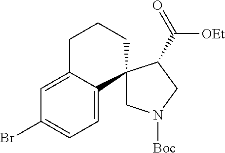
C1=C2C(=CC=C1Br)C1(CCC2)CN([Boc])CC1C(=O)[OEt]
